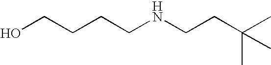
C(CCNCCC(C)(C)C)CO
